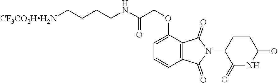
C(CCNC(COC1=CC=CC2=C1C(=O)N(C1C(=O)NC(=O)CC1)C2=O)=O)C[CF3CO2HH2N]
